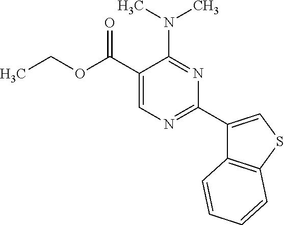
N(C1=NC(C2=CSC3=C2C=CC=C3)=NC=C1C(OCC)=O)(C)C
